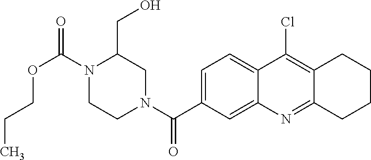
N1(C(OCCC)=O)CCN(C(=O)C2=CC=C3C(=C2)N=C2C(=C3Cl)CCCC2)CC1CO
